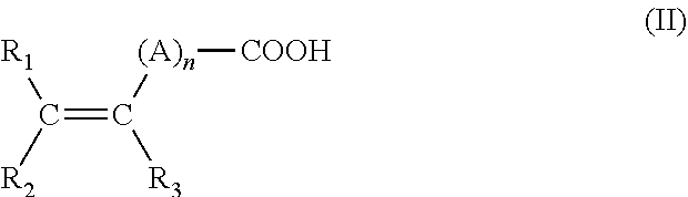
C([R2])([R1])=C([(A)n][COOH])[R3]
